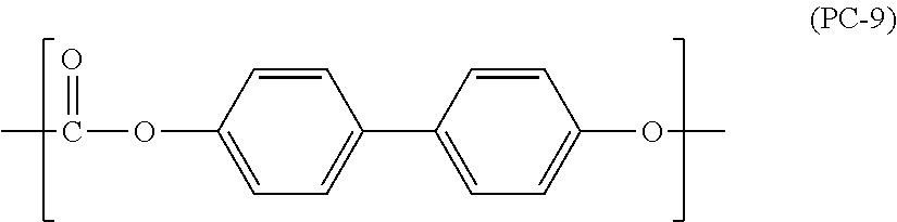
C1(OC(C)=O)=CC=C(C2=CC=C(OC)C=C2)C=C1
